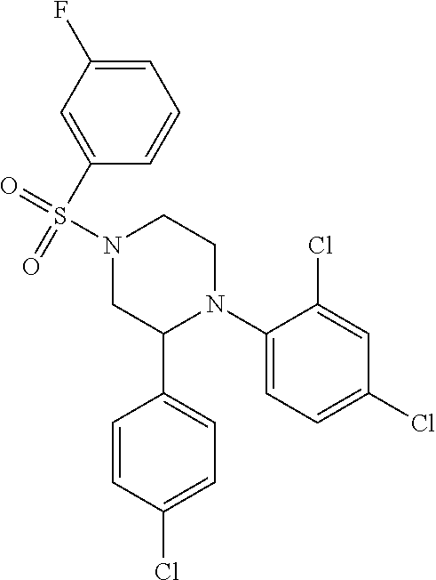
C1(N2CCN(S(=O)(=O)C3=CC(F)=CC=C3)CC2C2=CC=C(Cl)C=C2)=CC=C(Cl)C=C1Cl
